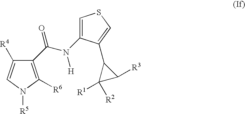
C(N([H])C1=CSC=C1C1C([R1])([R2])C1[R3])(=O)C1=C([R6])N([R5])C=C1[R4]
